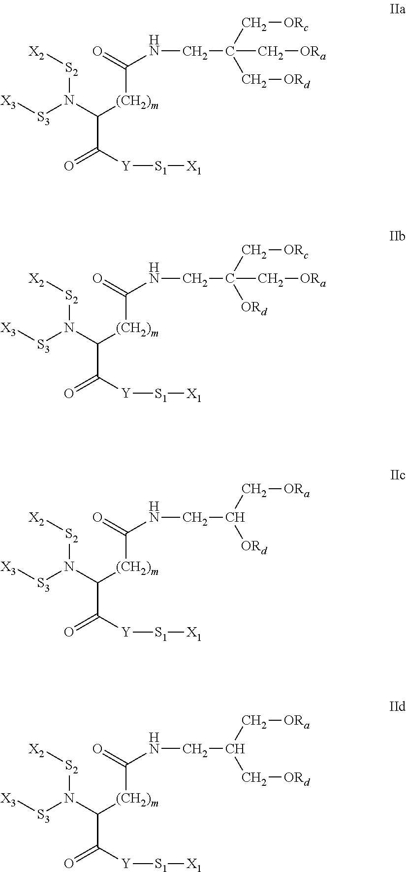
C(C([Y][S1][X1])=O)(N([S3][X3])[S2][X2])[(CH2)m]C(NCC([ORd])(C[ORc])C[ORa])=O.C(C([Y][S1][X1])=O)(N([S3][X3])[S2][X2])[(CH2)m]C(NCC([ORd])C[ORa])=O.C(C([Y][S1][X1])=O)(N([S3][X3])[S2][X2])[(CH2)m]C(NCC(C[ORd])C[ORa])=O.C(C([Y][S1][X1])=O)(N([S3][X3])[S2][X2])[(CH2)m]C(NCC(C[ORd])(C[ORc])C[ORa])=O
